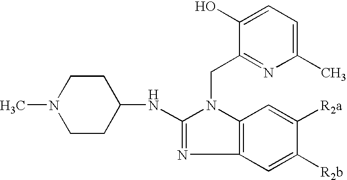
C1CN(C)CCC1NC1=NC2=C(N1CC1=NC(C)=CC=C1O)C=C([R2a])C([R2b])=C2
